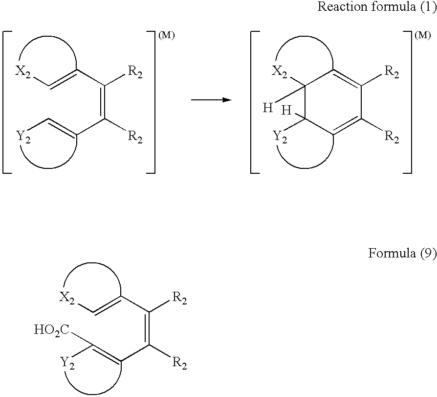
C(=CC(=C(C=C([Y2])[HO2C])[R2])[R2])[X2].C(=CC(=C(C=C[Y2])[R2])[R2])[X2].C1([X2])([H])C([Y2])([H])C=C([R2])C([R2])=C1
